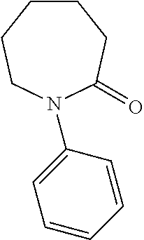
C1CCCN(C2=CC=CC=C2)C(=O)C1
